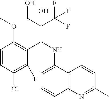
C1=CC(Cl)=C(F)C(C(NC2=CC=CC3=C2C=CC(C)=N3)C(C(F)(F)F)(CO)O)=C1OC
